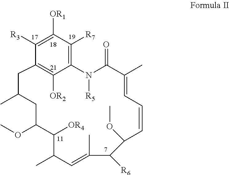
C1([R3])=C([OR1])C([R7])=C2C([OR2])=C1CC(C)CC(OC)C([OR4])C(C)C=C(C)C([R6])C(OC)C=CC=C(C)C(=O)N2[R5]
